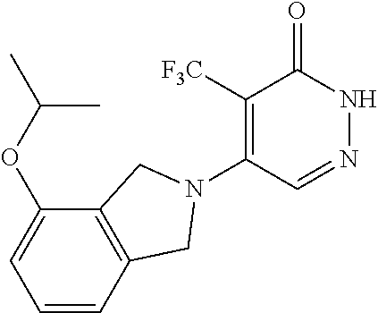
C1([F3C])=C(N2CC3=C(C(OC(C)C)=CC=C3)C2)C=NNC1=O
